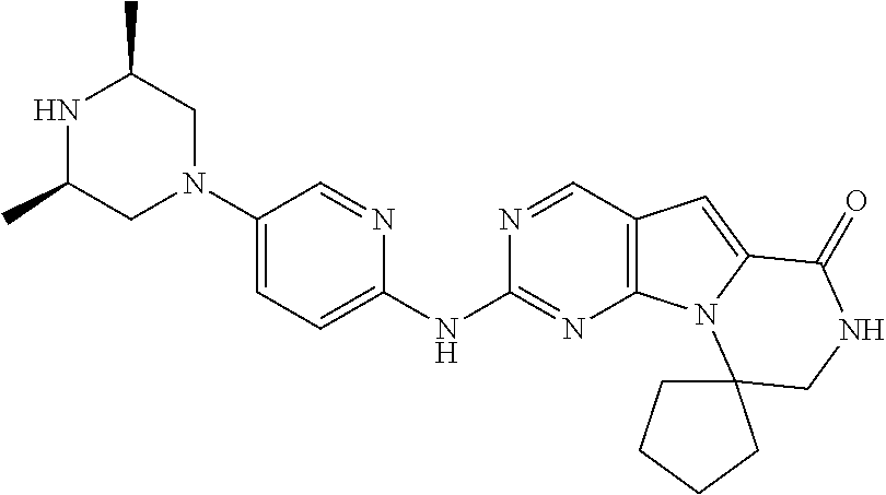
C1(N2CC(C)NC(C)C2)=CC=C(NC2=NC3=C(C=N2)C=C2N3C3(CNC2=O)CCCC3)N=C1
